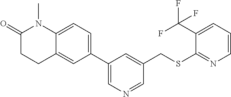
C1(C2=CC=C3C(=C2)CCC(=O)N3C)=CN=CC(CSC2=NC=CC=C2C(F)(F)F)=C1
